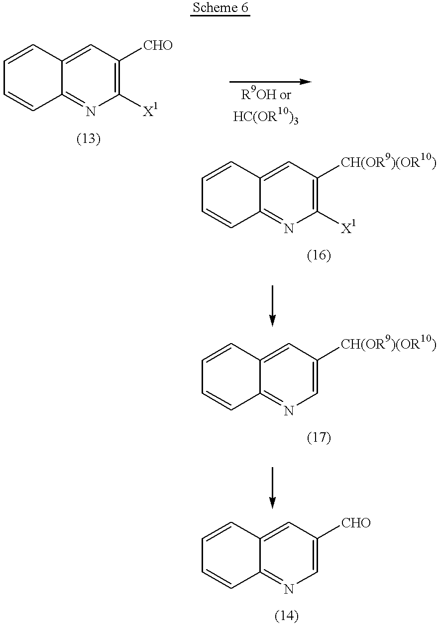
C12=CC([CHO])=C([X1])N=C1C=CC=C2.C12=CC([CH(OR9)(OR10)])=C([X1])N=C1C=CC=C2.C12=CC([CH(OR9)(OR10)])=CN=C1C=CC=C2.C12=CC([CHO])=CN=C1C=CC=C2
